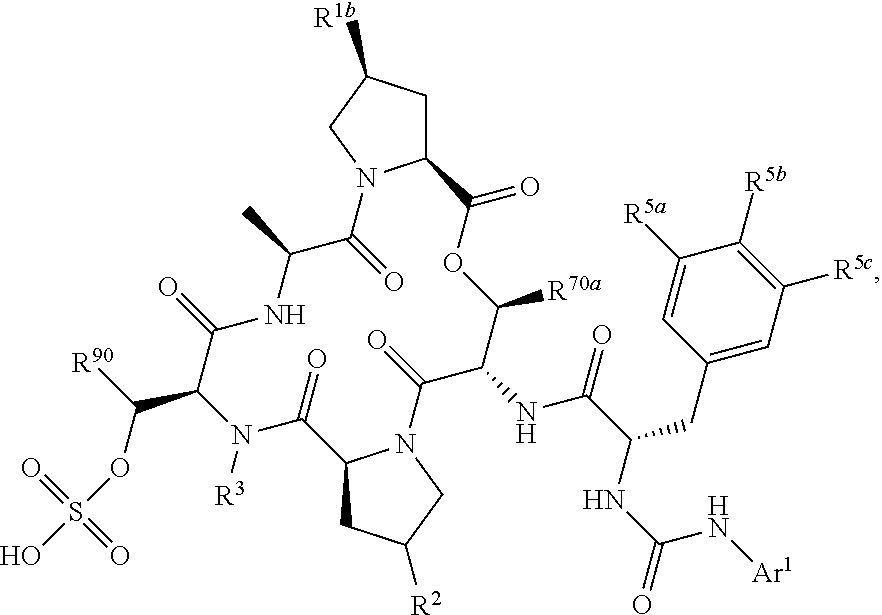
C12CC([R1b])CN1C(=O)C(C)NC(=O)C(C(OS(=O)(=O)O)[R90])N([R3])C(=O)C1CC([R2])CN1C(=O)C(NC(C(NC(N[Ar1])=O)CC1=CC([R5c])=C([R5b])C([R5a])=C1)=O)C([R70a])OC2=O
